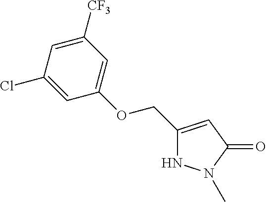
C1(COC2=CC([CF3])=CC(Cl)=C2)=CC(=O)N(C)N1
